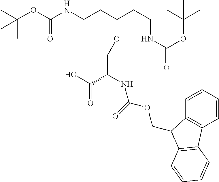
CC(OC(NCCC(CCNC(=O)OC(C)(C)C)OCC(C(O)=O)NC(OCC1C2=C(C=CC=C2)C2=C1C=CC=C2)=O)=O)(C)C
